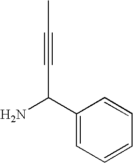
C1(C(N)C#CC)=CC=CC=C1
